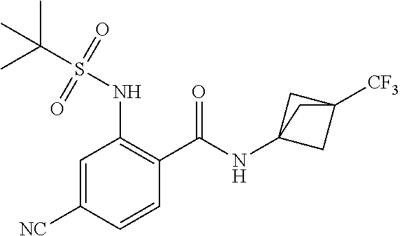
C1=C([NC])C=CC(C(=O)NC23CC([CF3])(C2)C3)=C1NS(C(C)(C)C)(=O)=O
